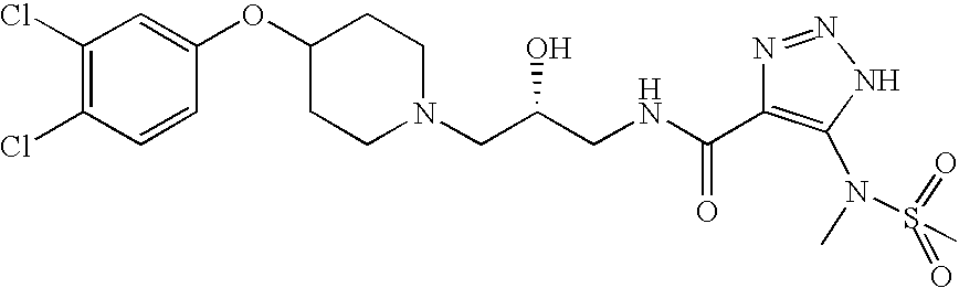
C1(Cl)=C(Cl)C=CC(OC2CCN(CC(CNC(C3=C(N(C)S(C)(=O)=O)NN=N3)=O)O)CC2)=C1
